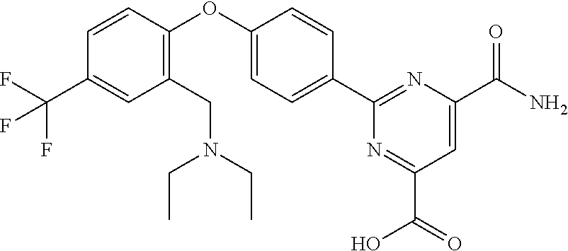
C1(CN(CC)CC)=C(OC2=CC=C(C3=NC(C(N)=O)=CC(C(O)=O)=N3)C=C2)C=CC(C(F)(F)F)=C1
